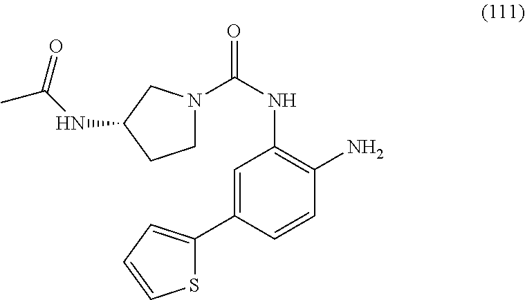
C1=C(C2=CC=CS2)C=CC(N)=C1NC(=O)N1CCC(NC(C)=O)C1
